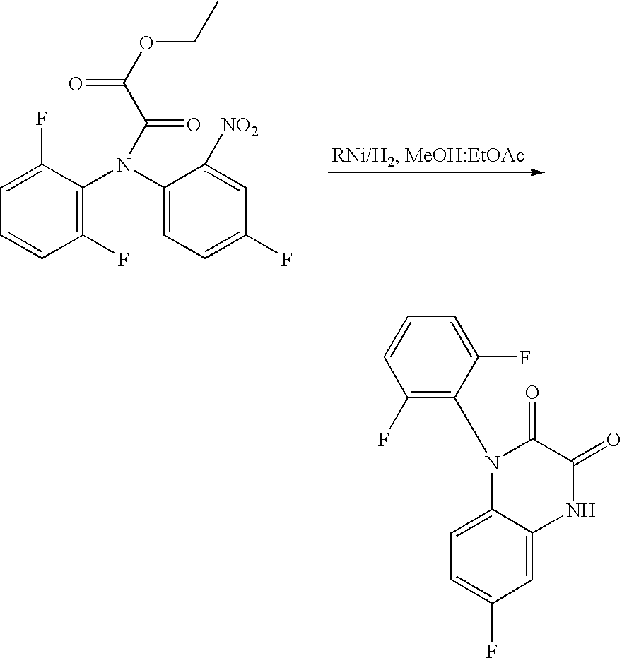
C1(F)=C(N(C2=CC=C(F)C=C2[NO2])C(C(OCC)=O)=O)C(F)=CC=C1.C1(F)=C(N2C3=CC=C(F)C=C3NC(=O)C2=O)C(F)=CC=C1
